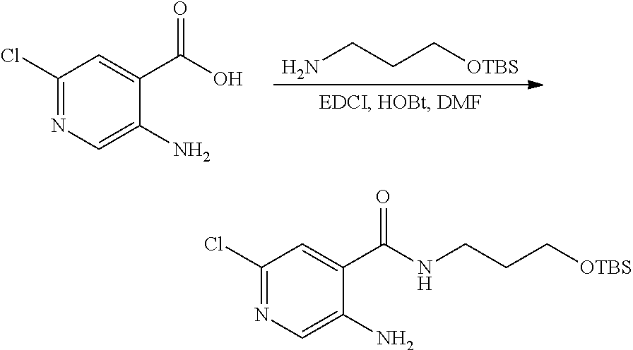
C1(Cl)=NC=C(N)C(C(O)=O)=C1.NCCC[OTBS].C1(Cl)=NC=C(N)C(C(NCCC[OTBS])=O)=C1
